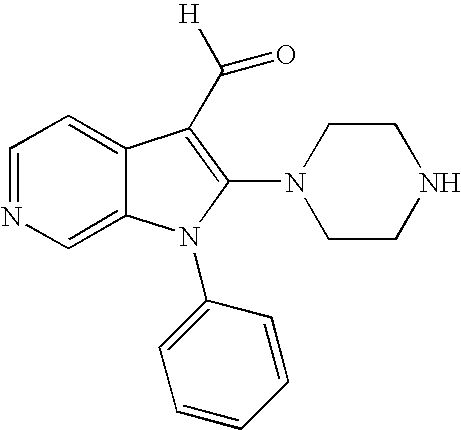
C1=NC=C2C(=C1)C(C([H])=O)=C(N1CCNCC1)N2C1=CC=CC=C1
